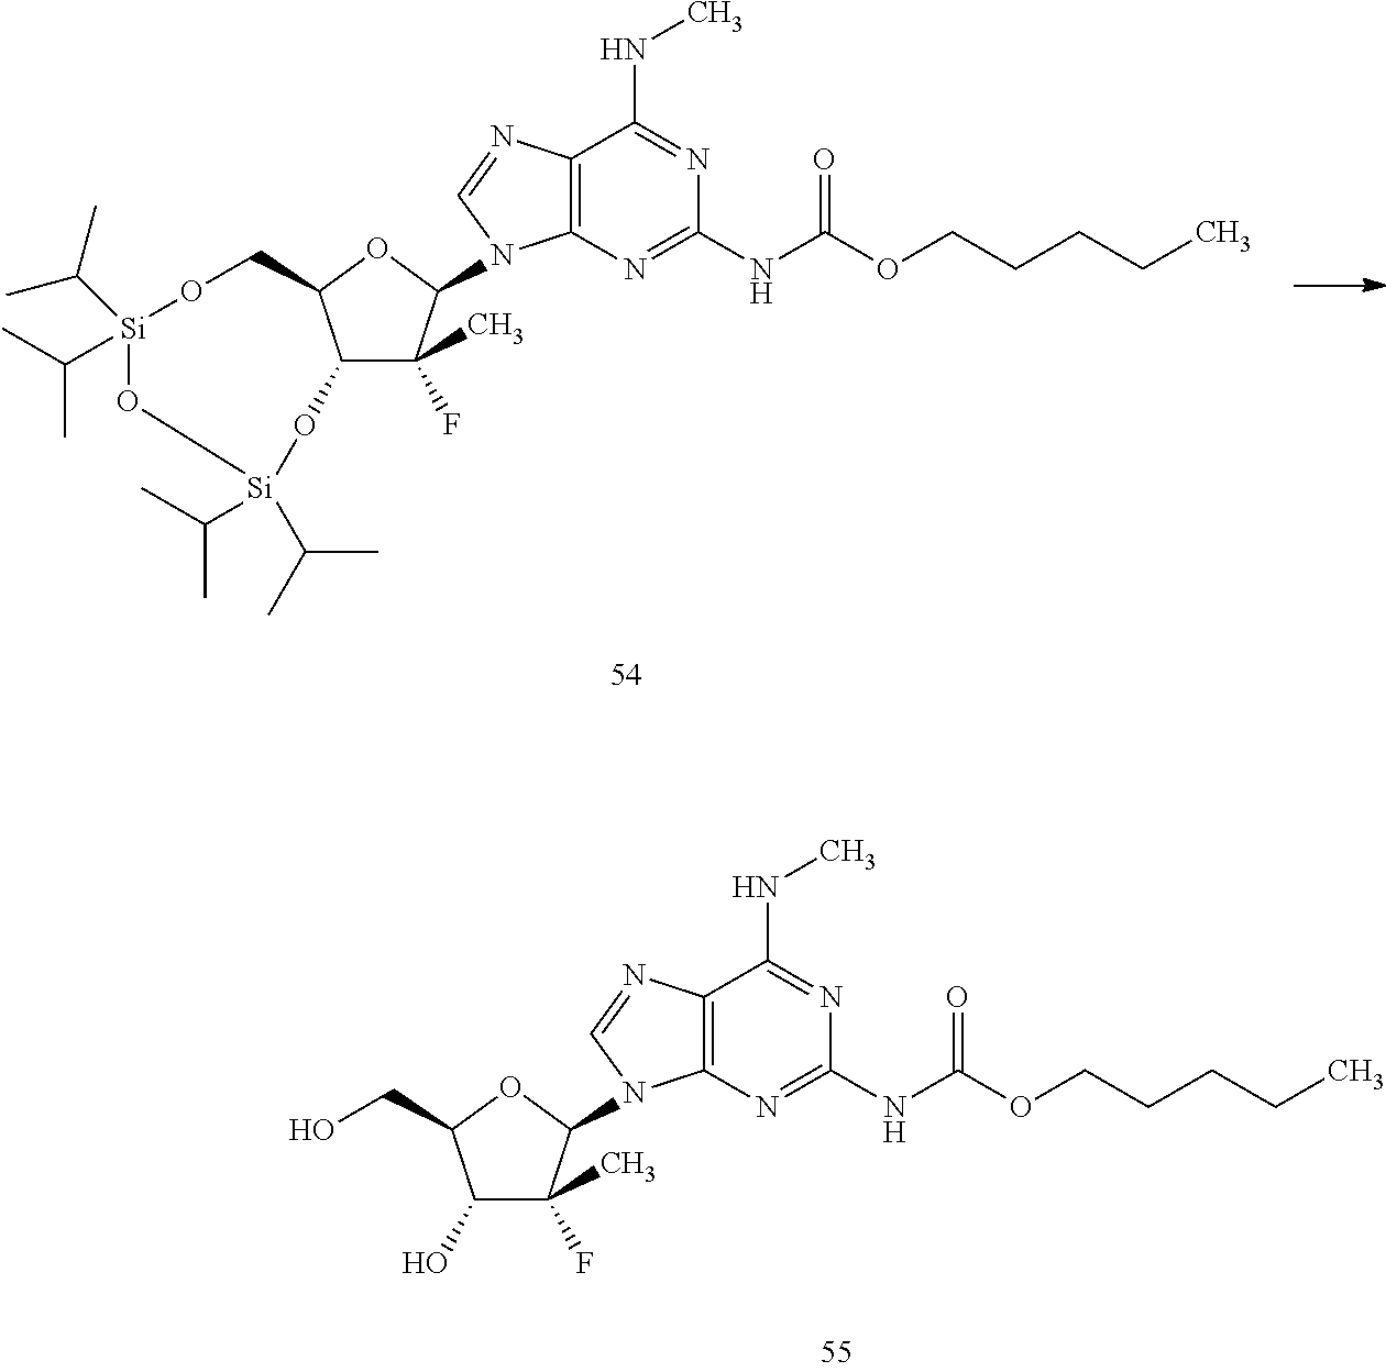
C12=C(N=C(NC(OCCCCC)=O)N=C1NC)N(C1C(C)(F)C3C(O1)CO[Si](C(C)C)(C(C)C)O[Si](C(C)C)(C(C)C)O3)C=N2.C12=C(N=C(NC(OCCCCC)=O)N=C1NC)N(C1C(C)(F)C(O)C(CO)O1)C=N2
